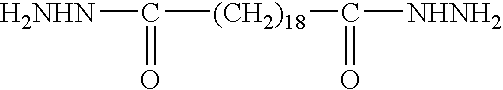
[H2NHN]C([(CH2)18]C([NHNH2])=O)=O
